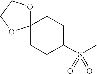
C12(CCC(S(C)(=O)=O)CC1)OCCO2
